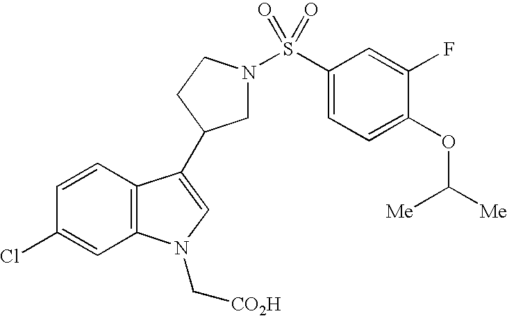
C1=CC2=C(C=C1Cl)N(C[CO2H])C=C2C1CN(S(C2=CC=C(OC([Me])[Me])C(F)=C2)(=O)=O)CC1
